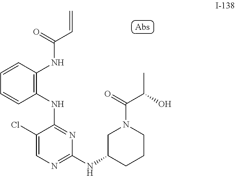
C1(Cl)=CN=C(NC2CCCN(C(C(O)C)=O)C2)N=C1NC1=C(NC(C=C)=O)C=CC=C1
